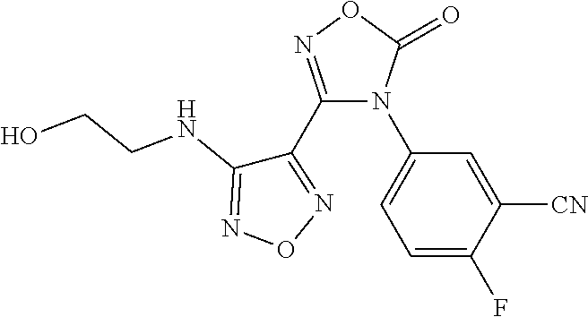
C1(C2=NOC(=O)N2C2=CC=C(F)C([CN])=C2)=NON=C1NCCO
